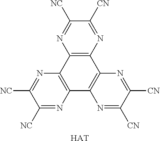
C1([NC])=NC2=C(N=C1[CN])C1=C(C3=C2N=C([NC])C([NC])=N3)N=C([CN])C([CN])=N1.[HAT]
